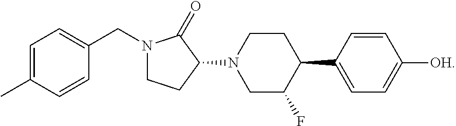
C1=C(C)C=CC(CN2CCC(N3CC(F)C(C4=CC=C([OH])C=C4)CC3)C2=O)=C1
